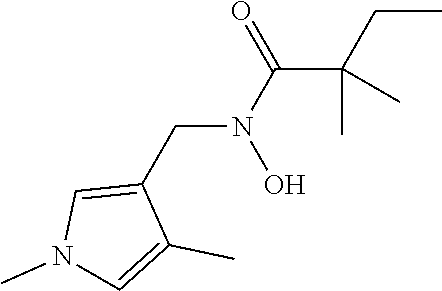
CCC(C(N(CC1=CN(C)C=C1C)O)=O)(C)C
